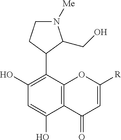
C12=C(C(C3C(CO)N([Me])CC3)=C(O)C=C1O)OC([R])=CC2=O
